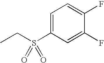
C1=C(S(CC)(=O)=O)C=C(F)C(F)=C1
